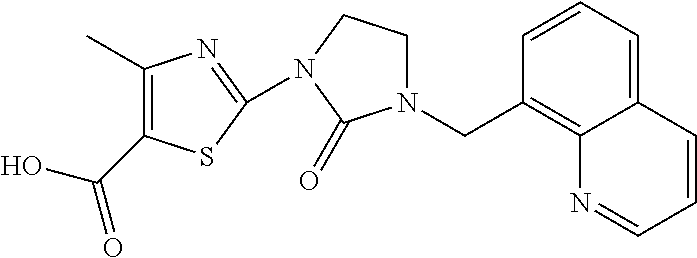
C(C1=C2C(=CC=C1)C=CC=N2)N1CCN(C2=NC(C)=C(C(O)=O)S2)C1=O
